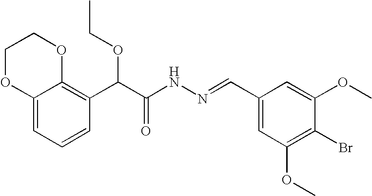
C12=CC=CC(C(C(NN=CC3=CC(OC)=C(Br)C(OC)=C3)=O)OCC)=C1OCCO2
